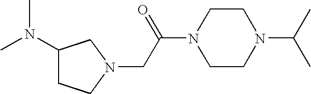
N1(CC(N2CCN(C(C)C)CC2)=O)CC(N(C)C)CC1
